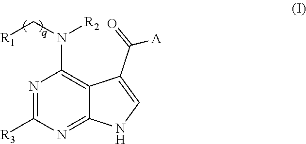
N1=C([R3])N=C2C(=C1N(C[R1])[R2])C(C(=O)[A])=CN2
